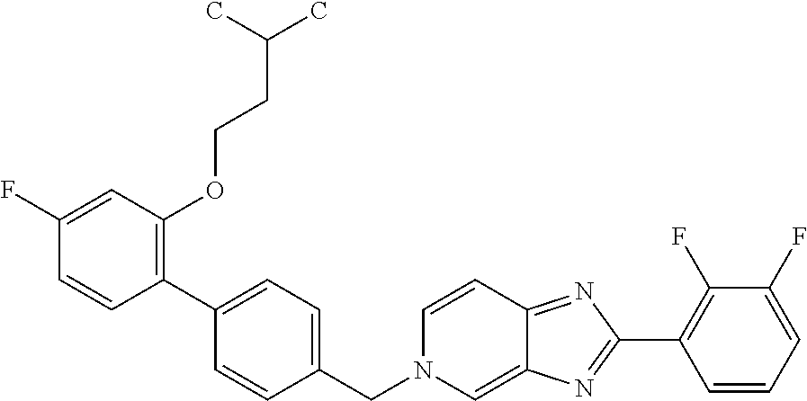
C1(F)=CC(OCCC(C)C)=C(C2=CC=C(CN3C=C4C(=NC(C5=C(F)C(F)=CC=C5)=N4)C=C3)C=C2)C=C1
